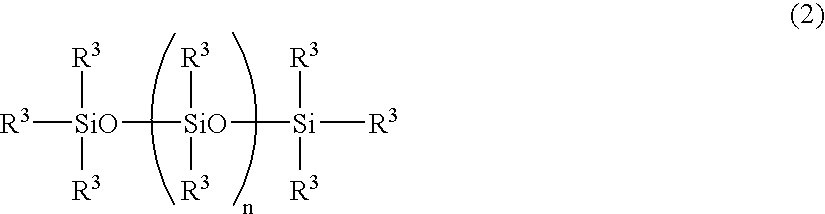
[SiO]([SiO]([Si]([R3])([R3])[R3])([R3])[R3])([R3])([R3])[R3]
